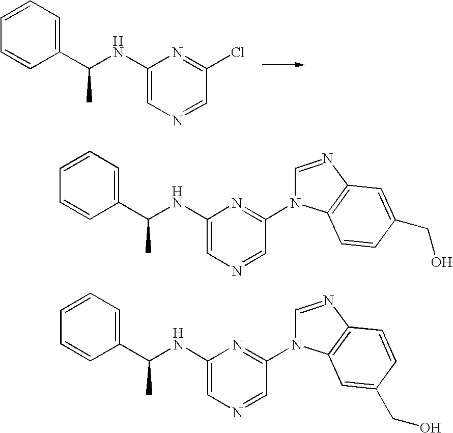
C1(C(NC2=CN=CC(Cl)=N2)C)=CC=CC=C1.C1(C(NC2=CN=CC(N3C=NC4=C3C=CC(CO)=C4)=N2)C)=CC=CC=C1.C1(C(NC2=CN=CC(N3C=NC4=C3C=C(CO)C=C4)=N2)C)=CC=CC=C1
